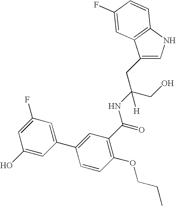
C1(CC(CO)(NC(=O)C2=C(OCCC)C=CC(C3=CC(F)=CC(O)=C3)=C2)[H])=CNC2=C1C=C(F)C=C2
